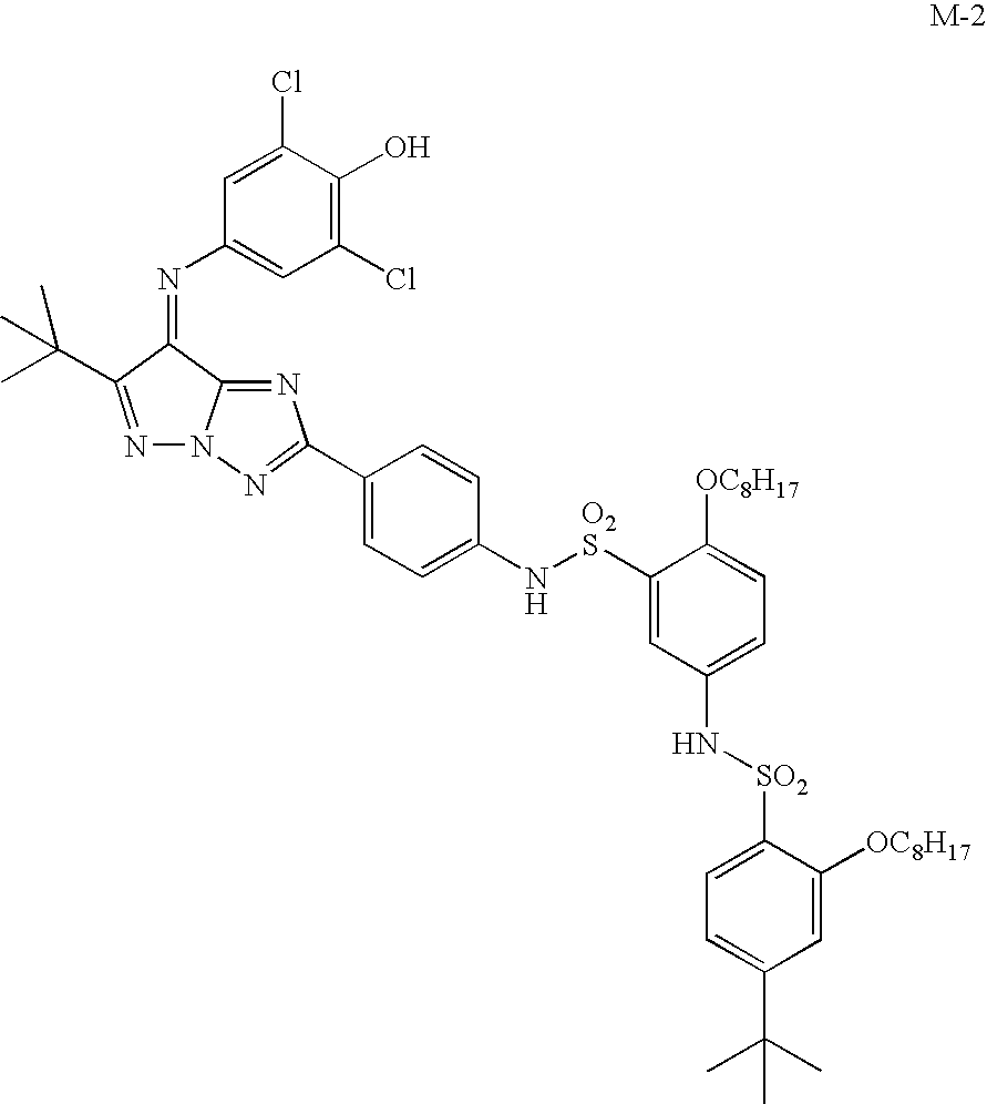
C1=C(Cl)C(O)=C(Cl)C=C1N=C1C2=NC(C3=CC=C(N[O2S]C4=CC(N[SO2]C5=CC=C(C(C)(C)C)C=C5[OC8H17])=CC=C4[OC8H17])C=C3)=NN2N=C1C(C)(C)C
